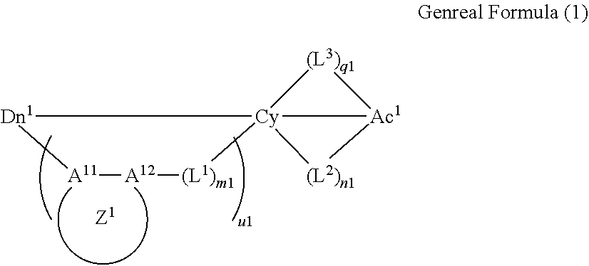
[A11]1[A12][(L1)m1][Cy]23([Dn1]1)[Ac1]([(L3)q1]2)[(L2)n1]3
